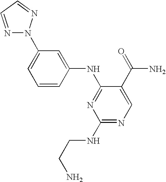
C1=CC(NC2=NC(NCCN)=NC=C2C(=O)N)=CC(N2N=CC=N2)=C1
